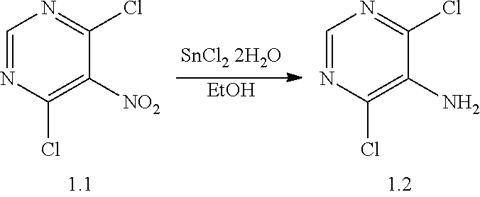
C1=NC(Cl)=C([NO2])C(Cl)=N1.[EtOH].C1=NC(Cl)=C(N)C(Cl)=N1
